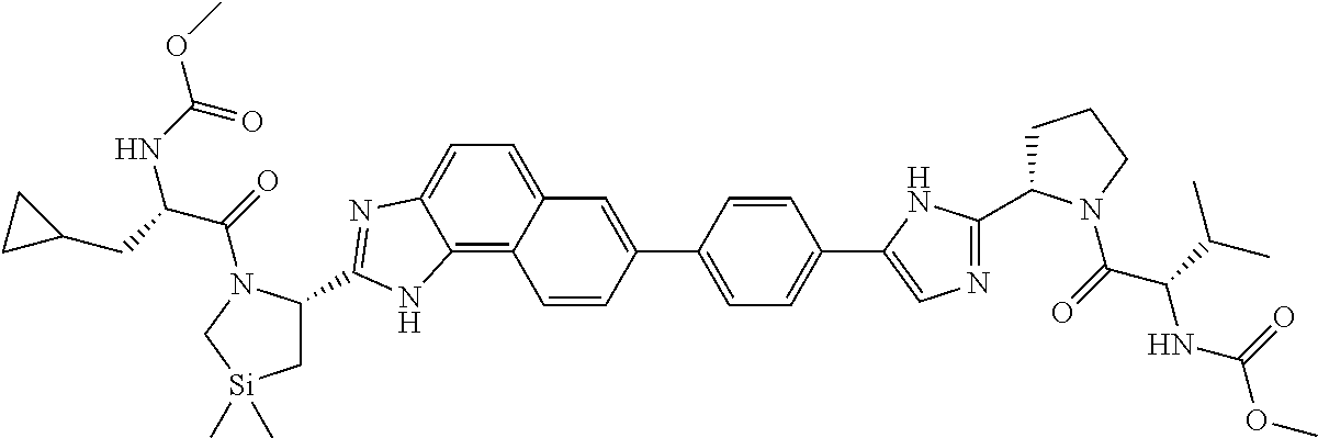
C1C(C2=NC=C(C3=CC=C(C4=CC5=CC=C6C(=C5C=C4)NC(C4C[Si](C)(C)CN4C(=O)C(CC4CC4)NC(OC)=O)=N6)C=C3)N2)N(C(=O)C(C(C)C)NC(OC)=O)CC1
